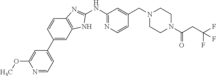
N1=CC=C(C2=CC3=C(C=C2)N=C(NC2=NC=CC(CN4CCN(C(=O)CC(F)(F)F)CC4)=C2)N3)C=C1OC
